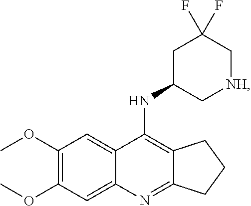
C12=C(NC3C[NH]CC(F)(F)C3)C3=CC(OC)=C(OC)C=C3N=C1CCC2
